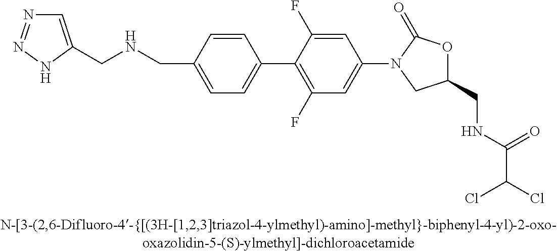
C1=C(CNCC2=CC=C(C3=C(F)C=C(N4CC(CNC(C(Cl)Cl)=O)OC4=O)C=C3F)C=C2)NN=N1
